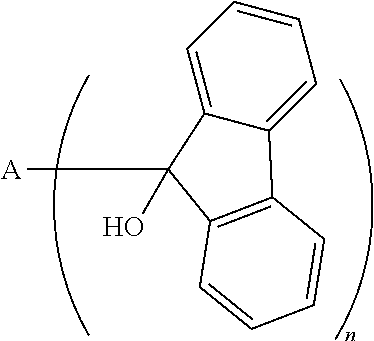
C1=CC=C2C(=C1)C1=C(C2([A])O)C=CC=C1
